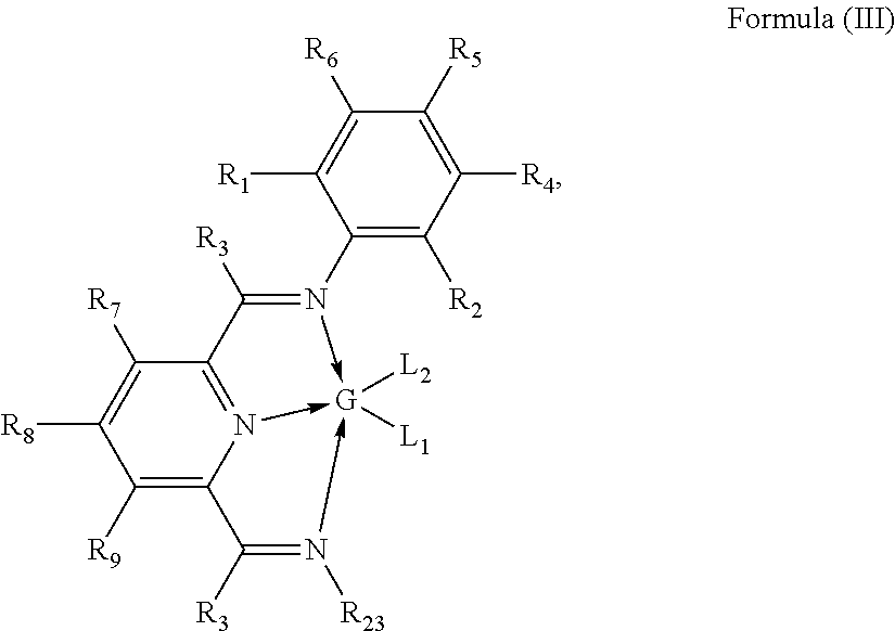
C1(N2->[G]3([L2])([L1])-N4=C(C=2[R3])C([R7])=C([R8])C([R9])=C4C([R3])=N->3[R23])=C([R2])C([R4])=C([R5])C([R6])=C1[R1]
